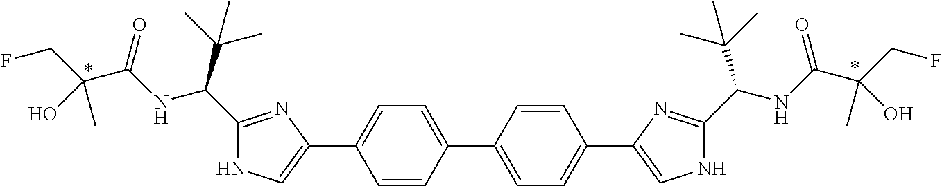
C1=CC(C2=CC=C(C3=CNC(C(C(C)(C)C)NC(C(CF)(C)O)=O)=N3)C=C2)=CC=C1C1=CNC(C(NC(C(CF)(O)C)=O)C(C)(C)C)=N1
